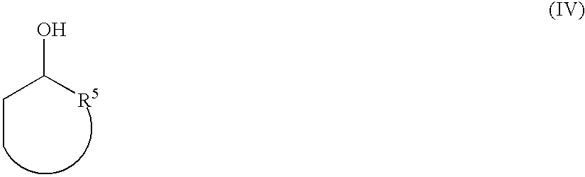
C(C([R5])O)C
